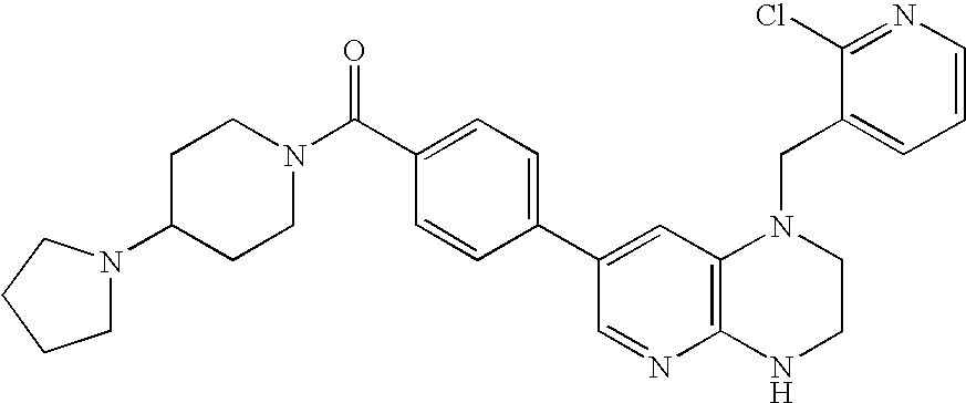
C1C(N2CCCC2)CCN(C(C2=CC=C(C3=CC4=C(N=C3)NCCN4CC3=CC=CN=C3Cl)C=C2)=O)C1
